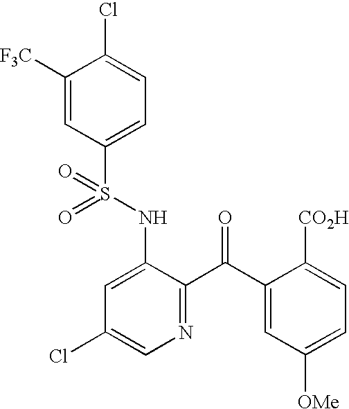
C1([F3C])=CC(S(NC2=CC(Cl)=CN=C2C(C2=CC([OMe])=CC=C2[CO2H])=O)(=O)=O)=CC=C1Cl
